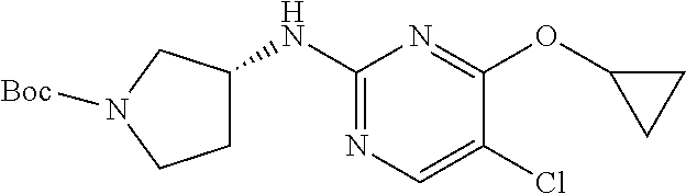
C1C(NC2=NC=C(Cl)C(OC3CC3)=N2)CN([Boc])C1
